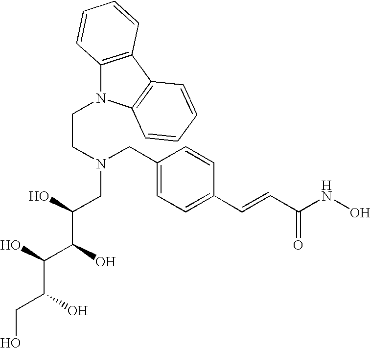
C12=C(C3=C(N1CCN(CC(C(C(C(O)CO)O)O)O)CC1=CC=C(C=CC(NO)=O)C=C1)C=CC=C3)C=CC=C2
